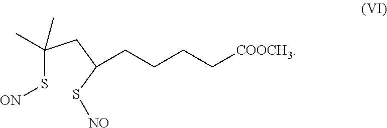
C(S[ON])(CC(S[NO])CCCC[COOCH3])(C)C
